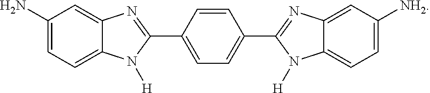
C1=CC(C2=NC3=CC(N)=CC=C3N2[H])=CC=C1C1=NC2=CC([NH2])=CC=C2N1[H]
